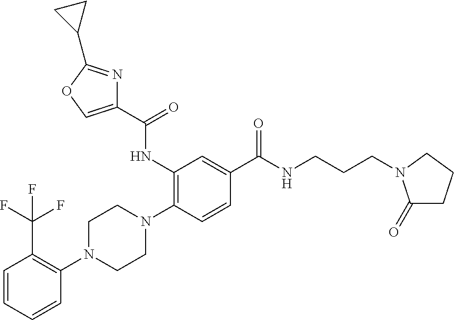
C1=CC=CC(N2CCN(C3=C(NC(C4=COC(C5CC5)=N4)=O)C=C(C(NCCCN4C(=O)CCC4)=O)C=C3)CC2)=C1C(F)(F)F
